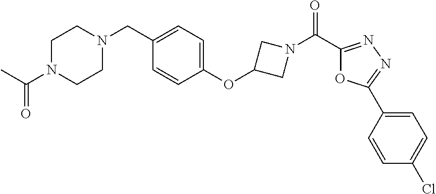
N1(CC2=CC=C(OC3CN(C(C4=NN=C(C5=CC=C(Cl)C=C5)O4)=O)C3)C=C2)CCN(C(=O)C)CC1
